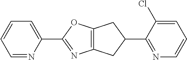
C1=NC(C2=NC3=C(O2)CC(C2=NC=CC=C2Cl)C3)=CC=C1
